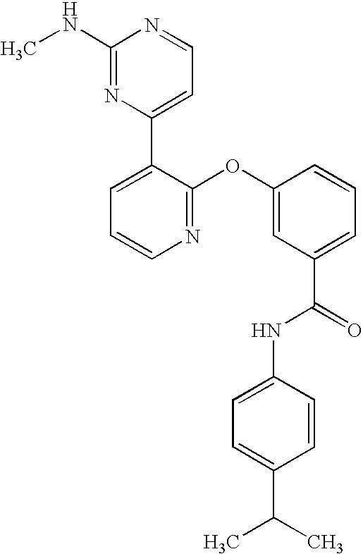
N1=C(OC2=CC(C(=O)NC3=CC=C(C(C)C)C=C3)=CC=C2)C(C2=CC=NC(NC)=N2)=CC=C1
